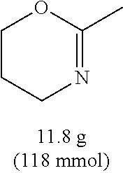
C1CCN=C(C)O1
